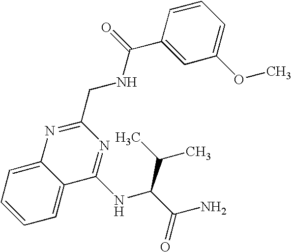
C1=CC=C2C(=C1)N=C(CNC(C1=CC(OC)=CC=C1)=O)N=C2NC(C(C)C)C(N)=O
